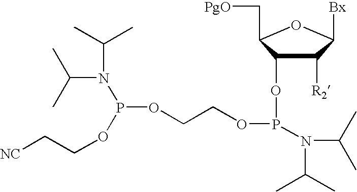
C1([R2])C(OP(N(C(C)C)C(C)C)OCCOP(N(C(C)C)C(C)C)OCC[NC])C(C[PgO])OC1[Bx]
